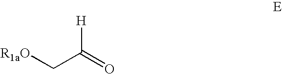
[R1aO]CC(=O)[H]
